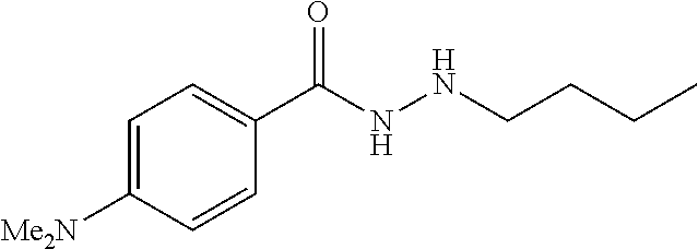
C1=C([Me2N])C=CC(C(NNCCCC)=O)=C1
